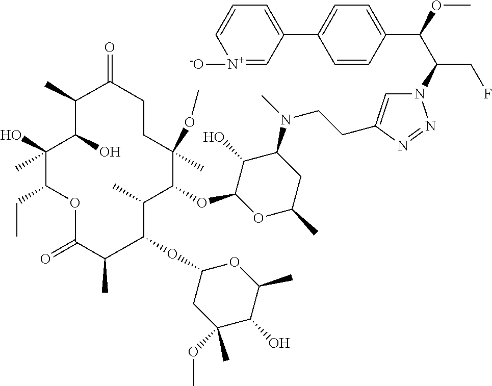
C1=C(CCN(C2C(O)C(OC3C(C)C(OC4CC(OC)(C)C(O)C(C)O4)C(C)C(=O)OC(CC)C(O)(C)C(O)C(C)C(=O)CCC3(OC)C)OC(C)C2)C)N=NN1C(C(C1=CC=C(C2=CC=C[N+]([-O])=C2)C=C1)OC)CF
